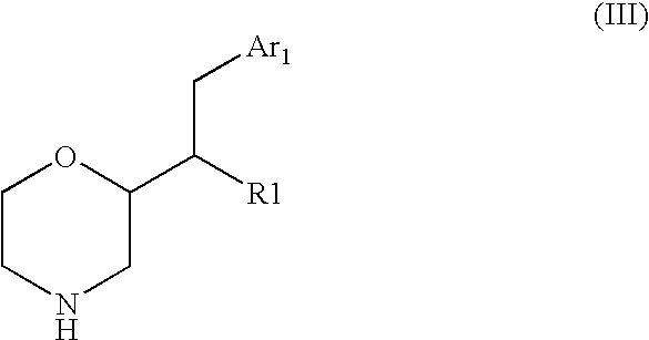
C1CNCC(C([R1])C[Ar1])O1
